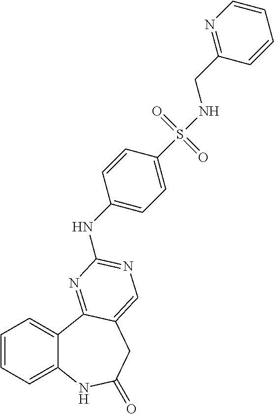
C1=CC=C2C(=C1)C1=NC(NC3=CC=C(S(NCC4=NC=CC=C4)(=O)=O)C=C3)=NC=C1CC(=O)N2
